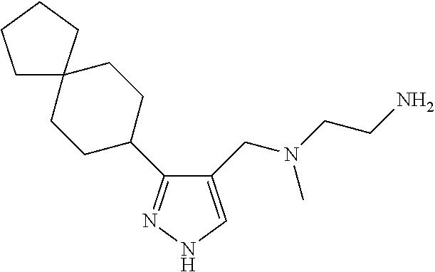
C1(CN(C)CCN)=CNN=C1C1CCC2(CC1)CCCC2
